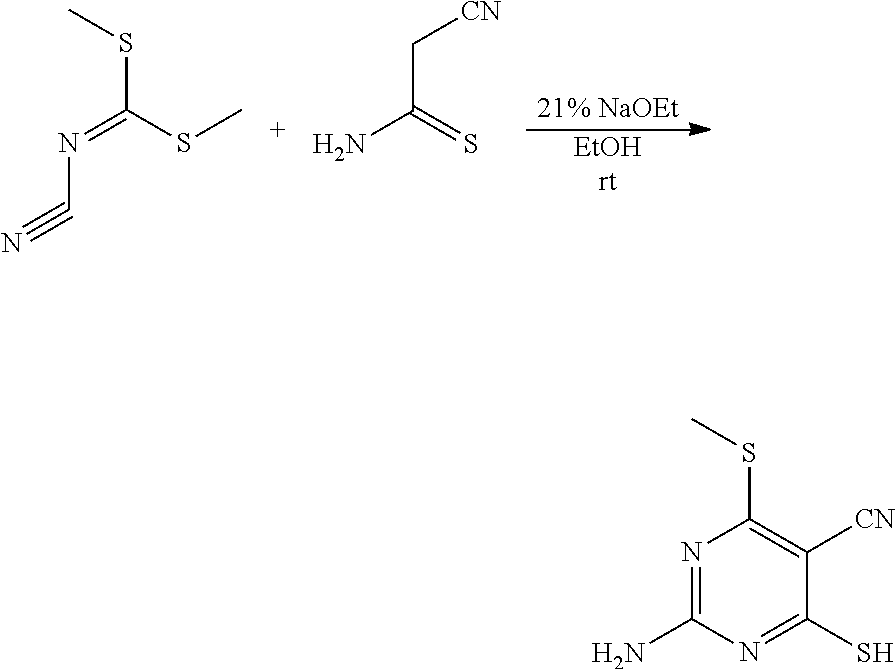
CSC(SC)=NC#N.[CN]CC(N)=S.N1=C(N)N=C(S)C([CN])=C1SC
